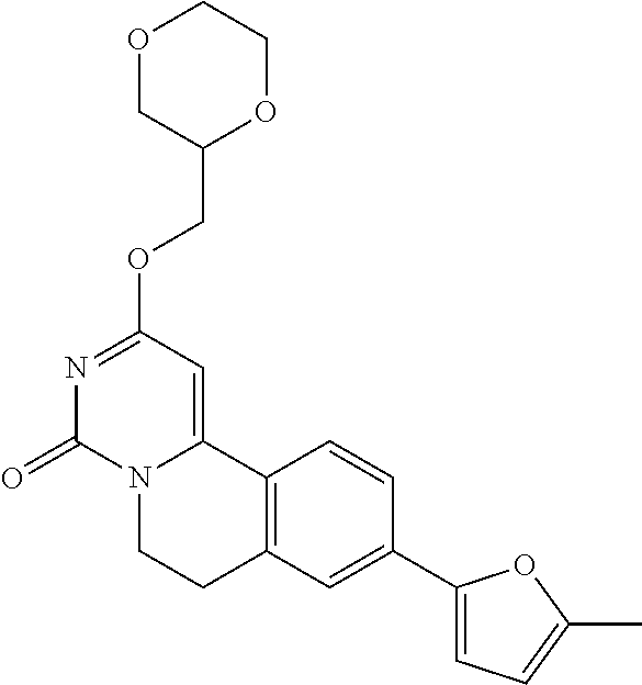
O1CC(COC2=NC(=O)N3C(=C2)C2=C(CC3)C=C(C3=CC=C(C)O3)C=C2)OCC1
